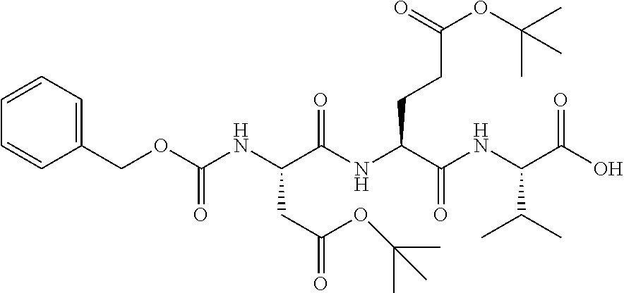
C1(COC(NC(C(NC(C(NC(C(=O)O)C(C)C)=O)CCC(=O)OC(C)(C)C)=O)CC(=O)OC(C)(C)C)=O)=CC=CC=C1
